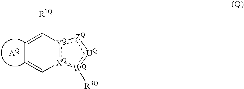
C1=C[XQ]2[YQ](C([R1Q])=C1)[ZQ][UQ][WQ]2[R3Q]
